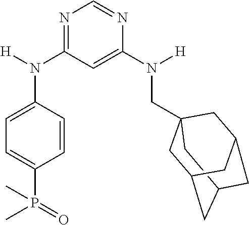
C12CC3(CN(C4=CC(N(C5=CC=C(P(=O)(C)C)C=C5)[H])=NC=N4)[H])CC(C1)CC(C3)C2
